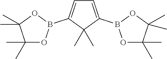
C1=C(B2OC(C)(C)C(C)(C)O2)C(C)(C)C(B2OC(C)(C)C(C)(C)O2)=C1
